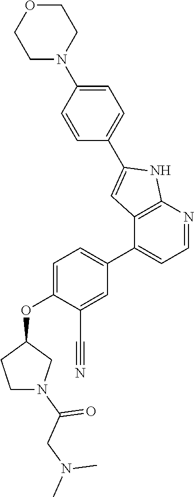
C1=C(OC2CCN(C(CN(C)C)=O)C2)C(C#N)=CC(C2=CC=NC3=C2C=C(C2=CC=C(N4CCOCC4)C=C2)N3)=C1
